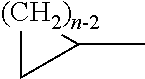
[(CH2)n-2]1CC1C
